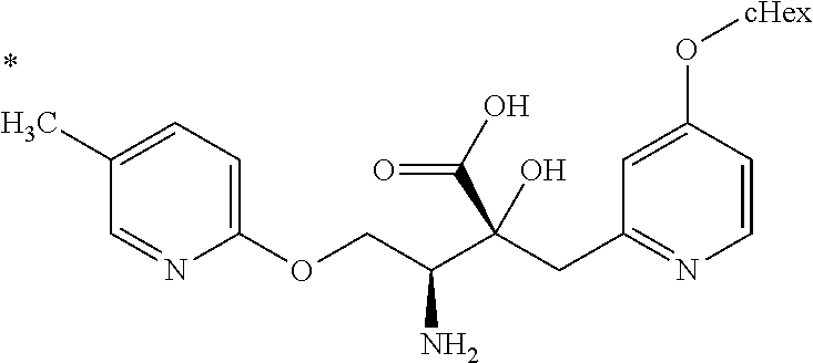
C1=CC(O[cHex])=CC(CC(C(COC2=CC=C(C)C=N2)N)(C(O)=O)O)=N1
